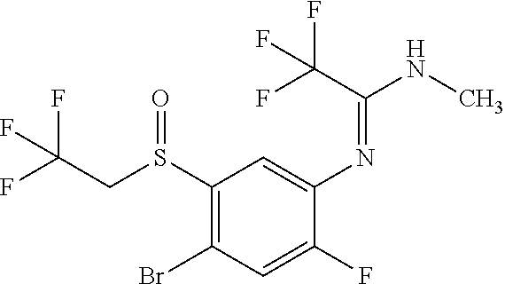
S(C1=C(Br)C=C(F)C(N=C(C(F)(F)F)NC)=C1)(CC(F)(F)F)=O
